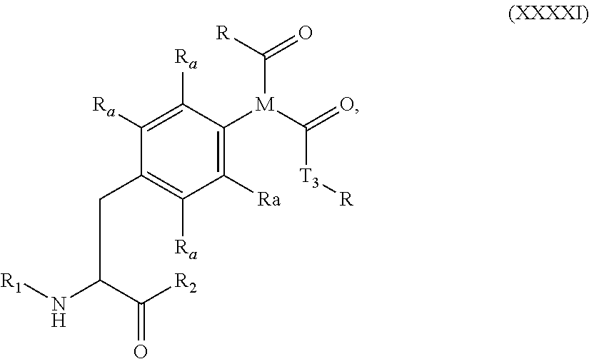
C1([Ra])=C([Ra])C([M](C(=O)[T3][R])C(=O)[R])=C([Ra])C([Ra])=C1CC(N[R1])C([R2])=O
